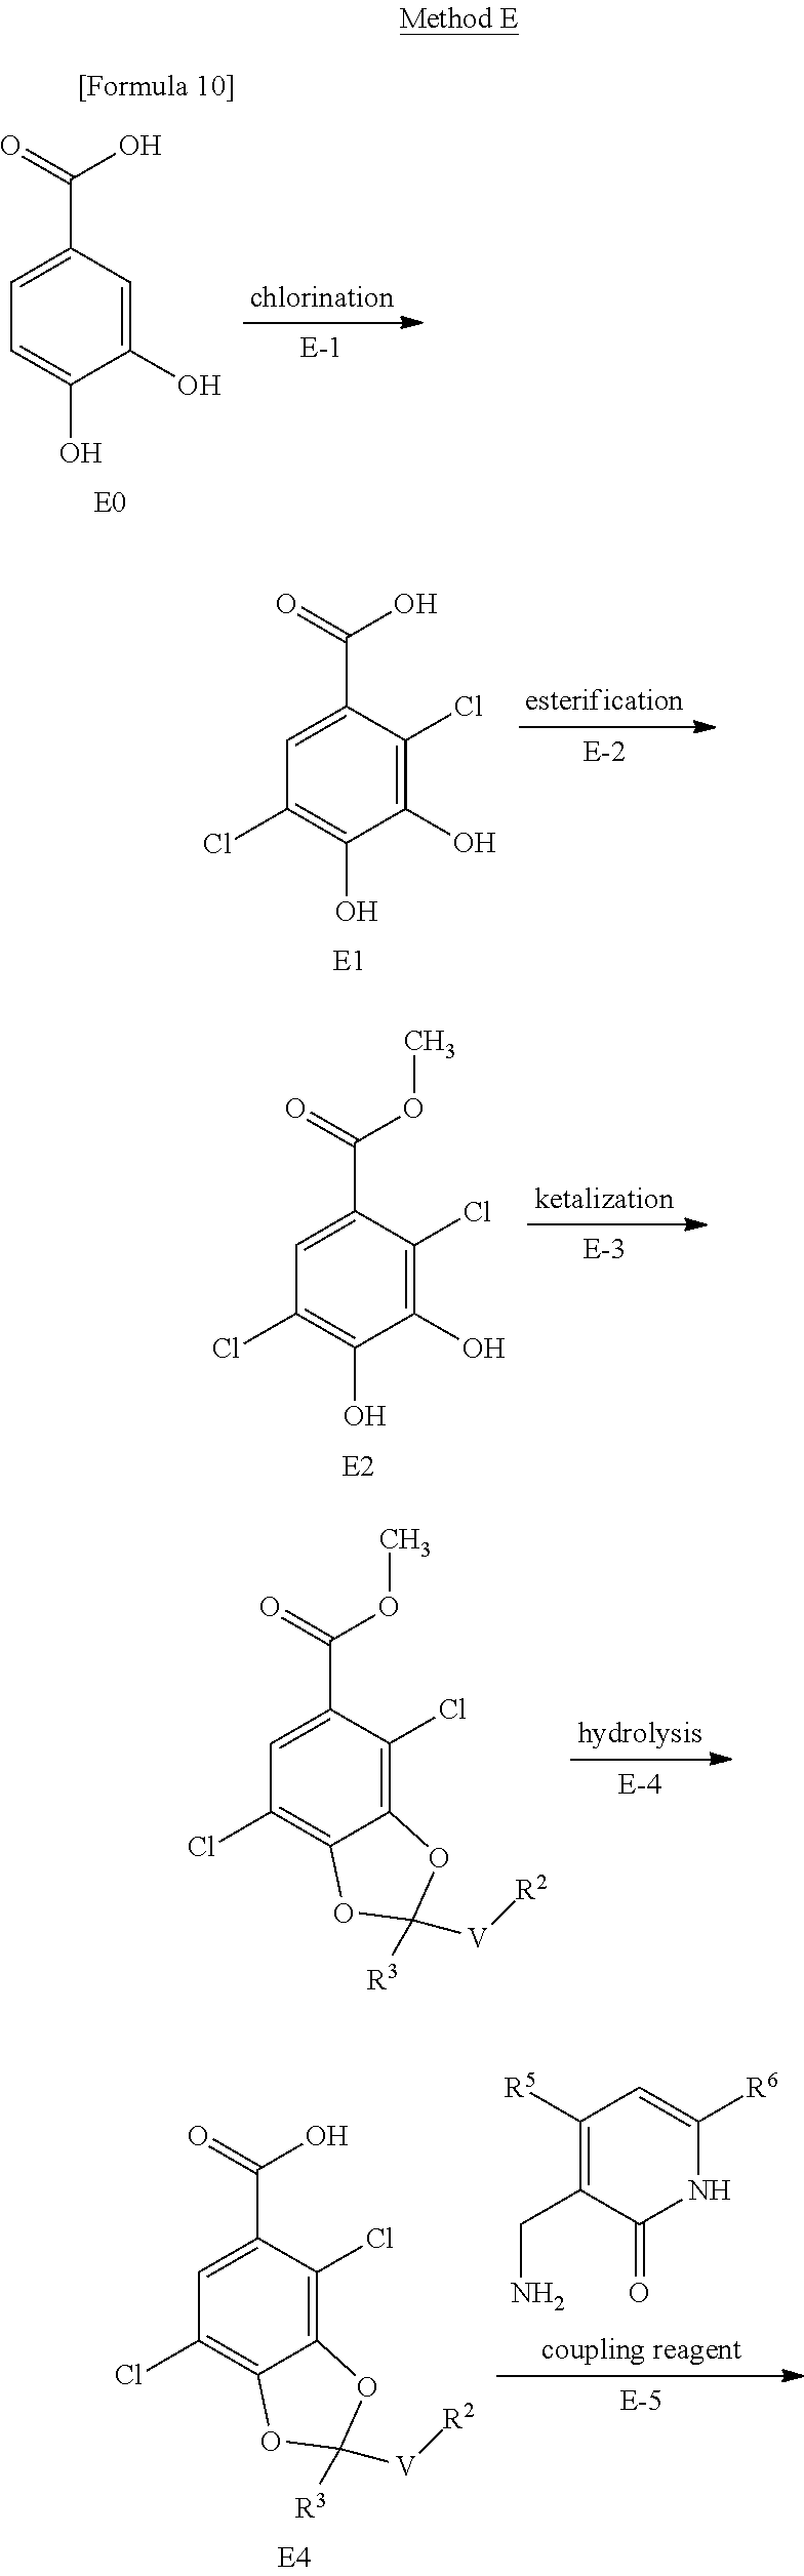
C1=C(C(=O)O)C=C(O)C(O)=C1.C1=C(C(=O)O)C(Cl)=C(O)C(O)=C1Cl.C1=C(C(=O)OC)C(Cl)=C(O)C(O)=C1Cl.C1=C(C(=O)OC)C(Cl)=C2C(=C1Cl)OC([V][R2])([R3])O2.C1=C(C(=O)O)C(Cl)=C2C(=C1Cl)OC([V][R2])([R3])O2.C1([R5])=C(CN)C(=O)NC([R6])=C1
